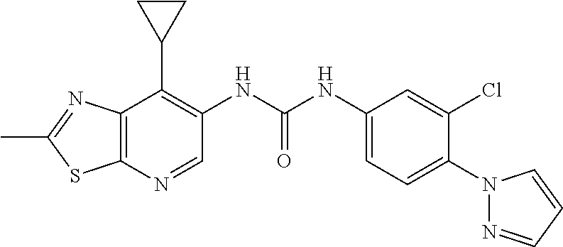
C12=C(N=CC(NC(NC3=CC=C(N4N=CC=C4)C(Cl)=C3)=O)=C1C1CC1)SC(C)=N2
